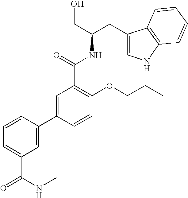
C1(CC(CO)NC(C2=C(OCCC)C=CC(C3=CC(C(NC)=O)=CC=C3)=C2)=O)=CNC2=C1C=CC=C2
